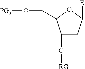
C1(O[RG])CC(B)OC1CO[PG3]
